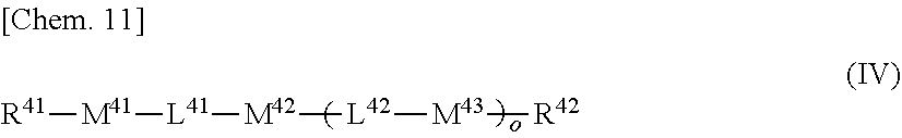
[R41][M41][L41][M42][L42][M43][R42]
